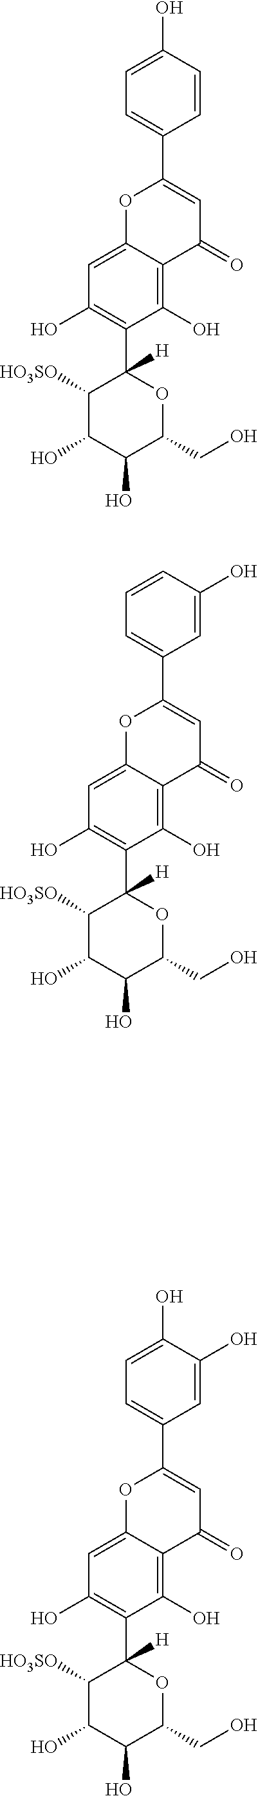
C1(O)=CC=C(C2=CC(=O)C3=C(O)C(C4([H])C([HO3SO])C(O)C(O)C(CO)O4)=C(O)C=C3O2)C=C1.C1=CC=C(C2=CC(=O)C3=C(O)C(C4([H])C([HO3SO])C(O)C(O)C(CO)O4)=C(O)C=C3O2)C=C1O.C1(O)=CC=C(C2=CC(=O)C3=C(O)C(C4([H])C([HO3SO])C(O)C(O)C(CO)O4)=C(O)C=C3O2)C=C1O
